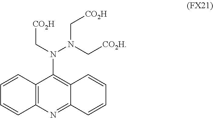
C1=CC2=C(C=C1)N=C1C(=C2N(C[CO2H])N(C[CO2H])C[CO2H])C=CC=C1
